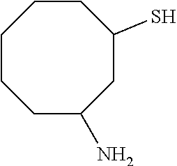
C1CCCCC(N)CC1S
